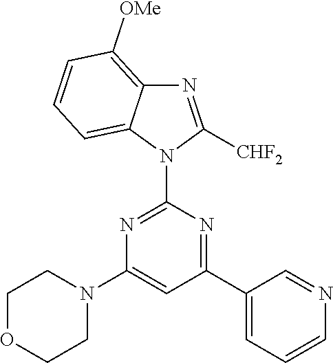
N1=C(N2C([CHF2])=NC3=C([OMe])C=CC=C23)N=C(C2=CC=CN=C2)C=C1N1CCOCC1
